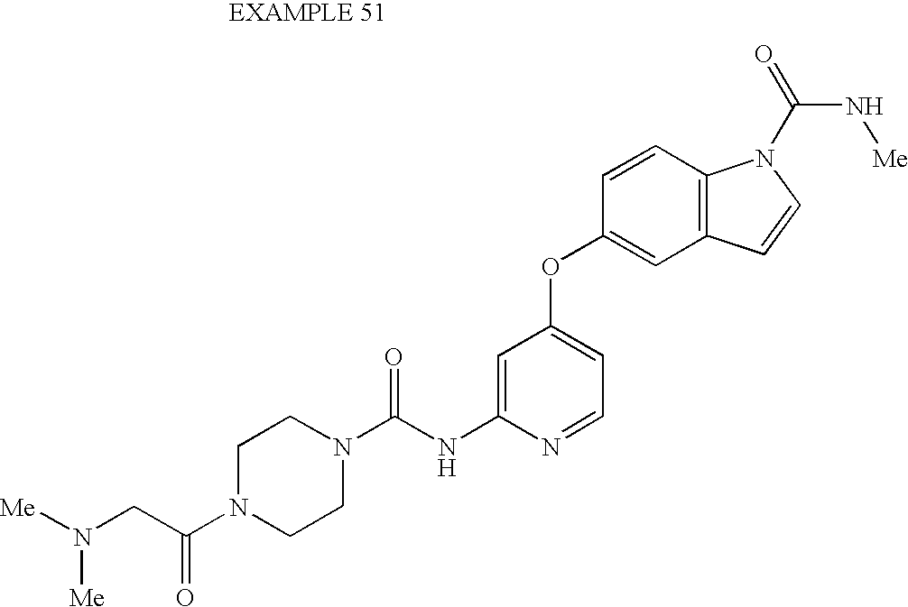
C1=C(NC(N2CCN(C(CN([Me])[Me])=O)CC2)=O)N=CC=C1OC1=CC2=C(C=C1)N(C(=O)N[Me])C=C2
